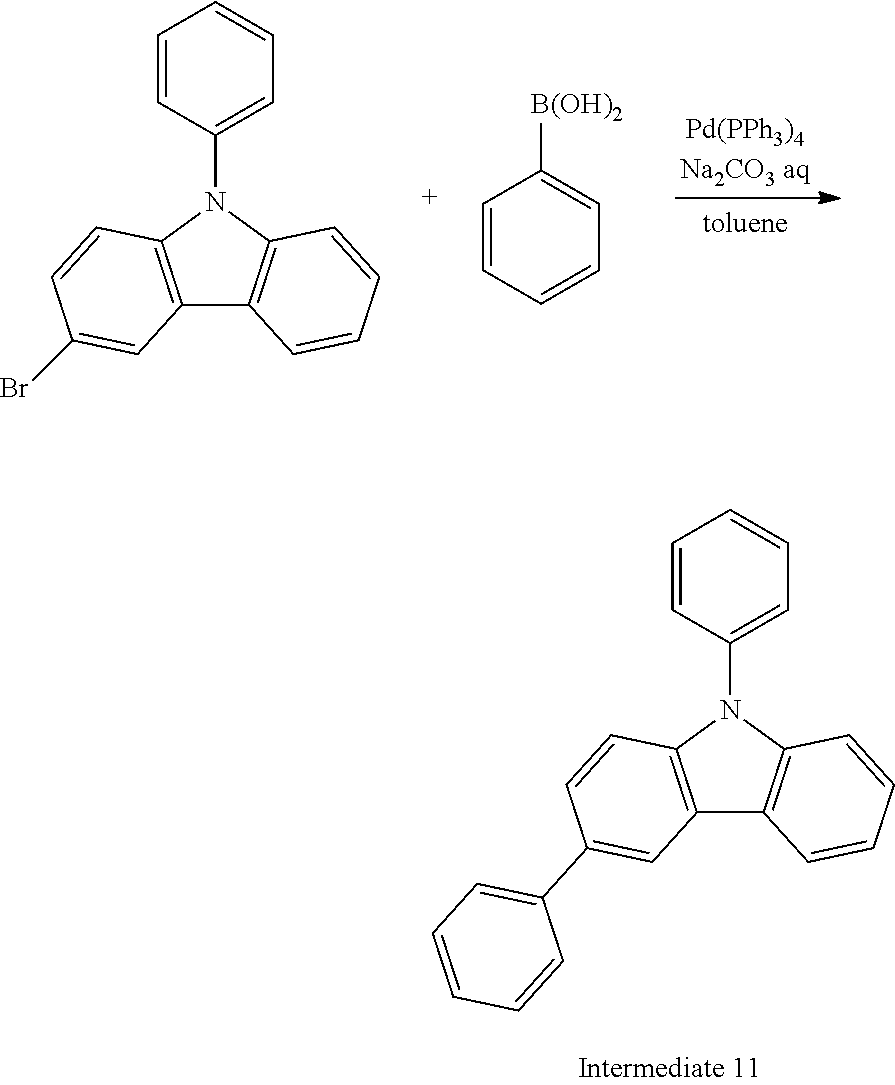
C1=CC(N2C3=C(C4=C2C=CC=C4)C=C(Br)C=C3)=CC=C1.C1=CC=CC=C1[B(OH)2].C1=CC=CC(N2C3=C(C4=C2C=CC(C2=CC=CC=C2)=C4)C=CC=C3)=C1
